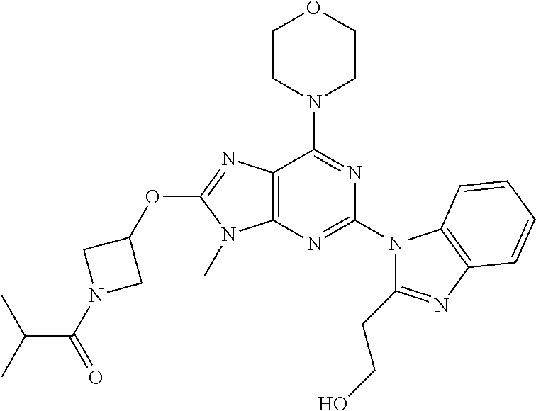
C12=C(N=C(N3C(CCO)=NC4=C3C=CC=C4)N=C1N1CCOCC1)N(C)C(OC1CN(C(C(C)C)=O)C1)=N2
